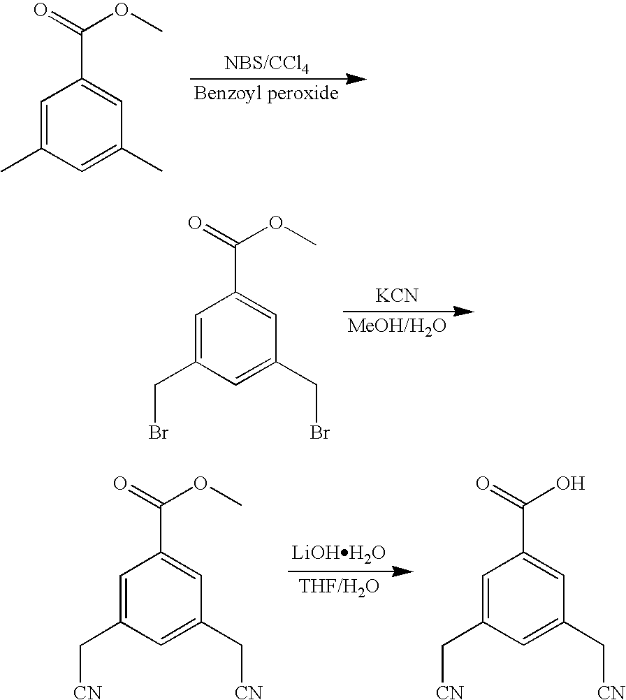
C1=C(C)C=C(C)C=C1C(=O)OC.[KCN].C1=C(CBr)C=C(CBr)C=C1C(=O)OC.[LiOHH2O].C1=C(C[CN])C=C(C[CN])C=C1C(=O)OC.C1=C(C[CN])C=C(C[CN])C=C1C(=O)O
